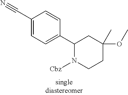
C1(C#N)=CC=C(C2N([Cbz])CCC(OC)(C)C2)C=C1
